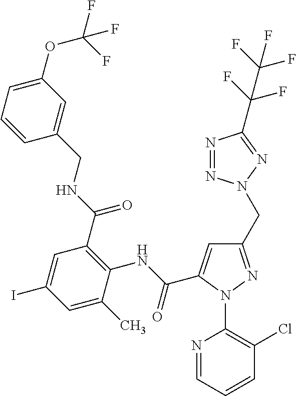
C1=CC=C(OC(F)(F)F)C=C1CNC(C1=C(NC(=O)C2=CC(CN3N=NC(C(F)(F)C(F)(F)F)=N3)=NN2C2=C(Cl)C=CC=N2)C(C)=CC(I)=C1)=O
